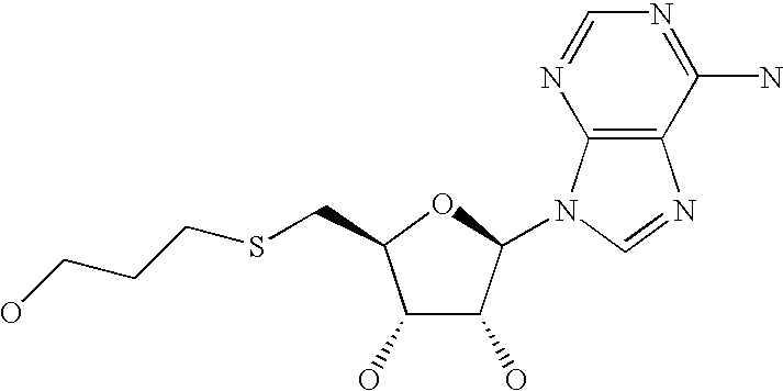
C1(O)C(O)C(N2C3=C(N=C2)C(N)=NC=N3)OC1CSCCCO
